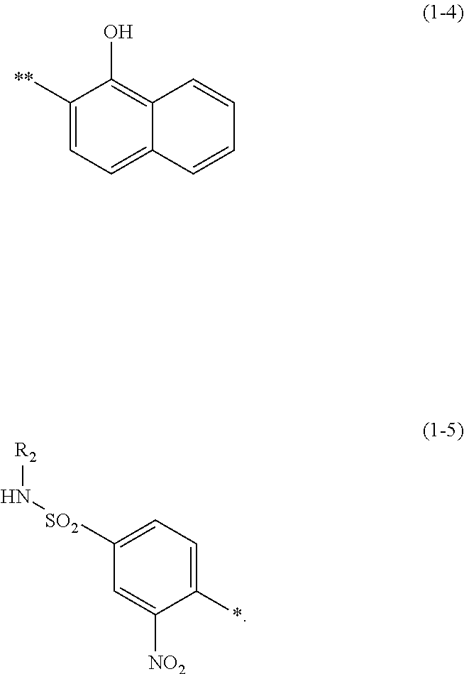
C1([**])=CC=C2C(=C1O)C=CC=C2.C1(*)=CC=C([SO2]N[R2])C=C1[NO2]
